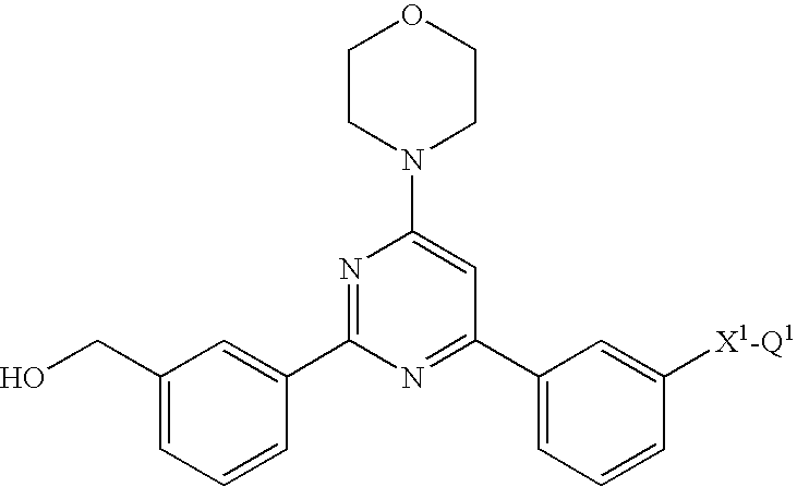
C1CN(C2=CC(C3=CC=CC([X1-Q1])=C3)=NC(C3=CC(CO)=CC=C3)=N2)CCO1
